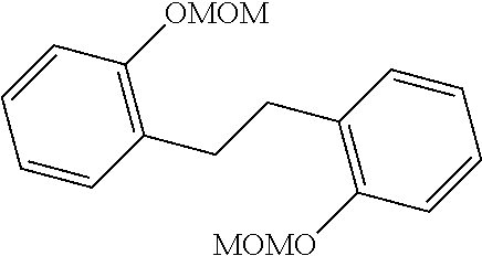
C1=CC=CC([OMOM])=C1CCC1=C([MOMO])C=CC=C1
